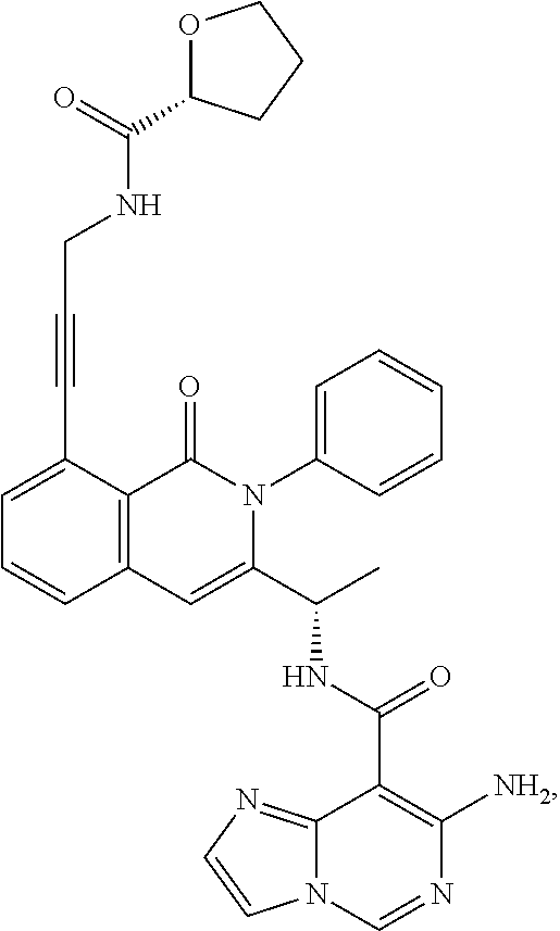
C1=C(C#CCNC(=O)C2OCCC2)C2=C(C=C1)C=C(C(C)NC(C1=C([NH2])N=CN3C1=NC=C3)=O)N(C1=CC=CC=C1)C2=O
